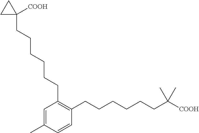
C1=C(C)C=CC(CCCCCCC([COOH])(C)C)=C1CCCCCCC1([COOH])CC1
